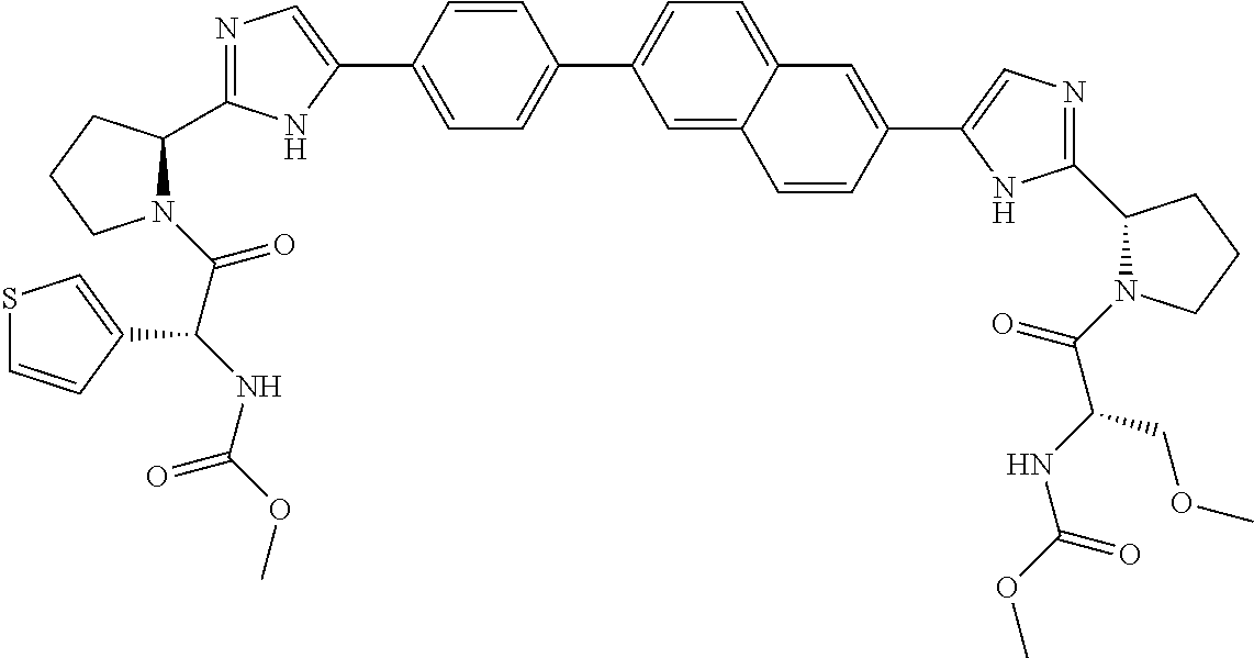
C1=C(C2=CN=C(C3N(C(C(NC(OC)=O)C4=CSC=C4)=O)CCC3)N2)C=CC(C2=CC=C3C(=C2)C=CC(C2=CN=C(C4N(C(C(NC(OC)=O)COC)=O)CCC4)N2)=C3)=C1
